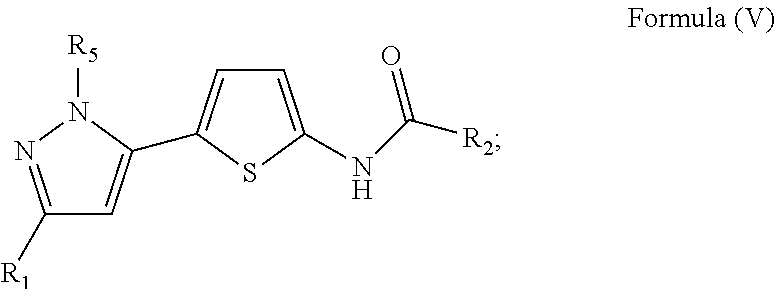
C1([R1])=NN([R5])C(C2=CC=C(NC([R2])=O)S2)=C1
